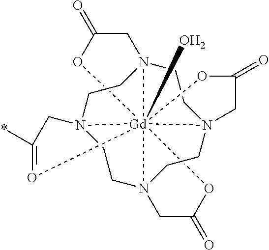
O1[Gd]234567(O)OC(=O)CN28CCN3(CCN4(CCN5(CC8)CC(=O)O6)CC1=O)CC(*)=O7
